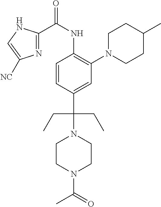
C1=CC(C(N2CCN(C(=O)C)CC2)(CC)CC)=CC(N2CCC(C)CC2)=C1NC(C1=NC([NC])=CN1)=O
